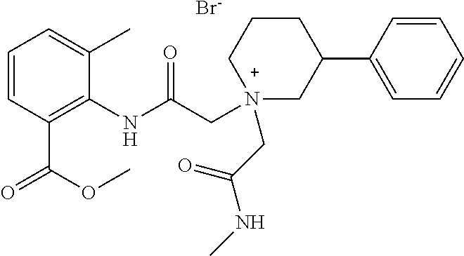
C1=CC(C(OC)=O)=C(NC(C[N+]2(CC(NC)=O)CC(C3=CC=CC=C3)CCC2)=O)C(C)=C1.[Br-]
